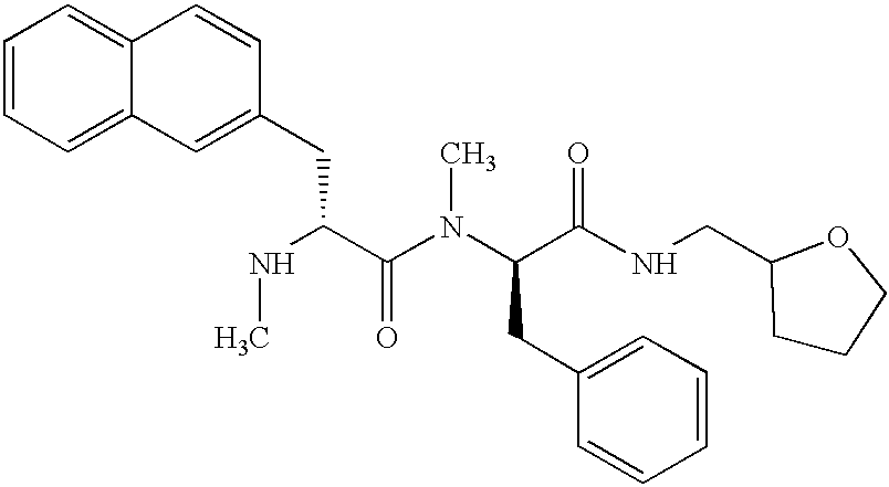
C1=CC=C2C(=C1)C=CC(CC(NC)C(N(C(C(NCC1CCCO1)=O)CC1=CC=CC=C1)C)=O)=C2
